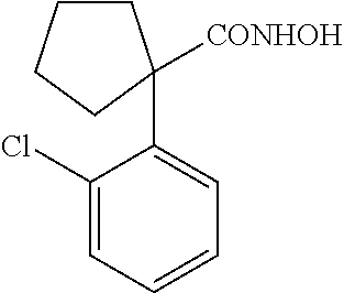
C1CCCC1(C1=CC=CC=C1Cl)[CONHOH]
